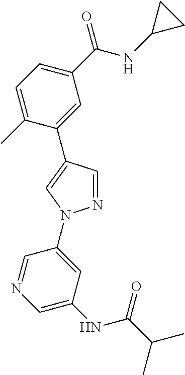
C1=C(C)C(C2=CN(C3=CC(NC(C(C)C)=O)=CN=C3)N=C2)=CC(C(NC2CC2)=O)=C1
